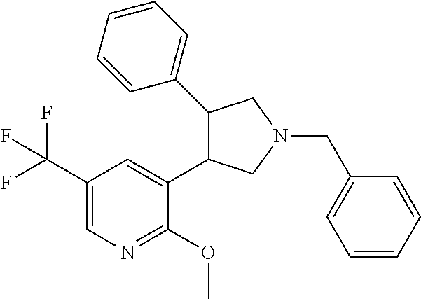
C1(C2=CC=CC=C2)C(C2=CC(C(F)(F)F)=CN=C2OC)CN(CC2=CC=CC=C2)C1
